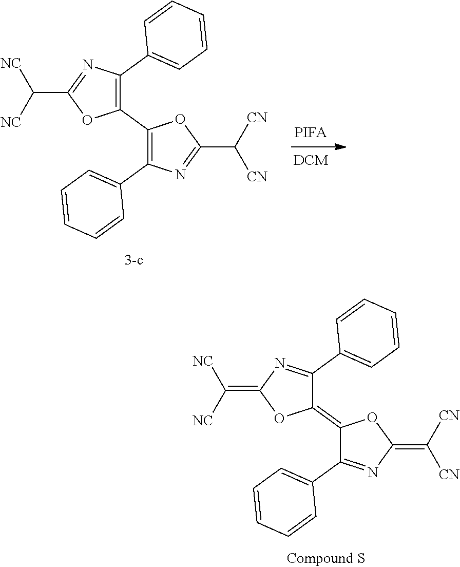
C1(C([NC])[NC])=NC(C2=CC=CC=C2)=C(C2=C(C3=CC=CC=C3)N=C(C([CN])[CN])O2)O1.[PIFA].C1(=C([NC])[NC])N=C(C2=CC=CC=C2)C(=C2OC(=C([CN])[CN])N=C2C2=CC=CC=C2)O1
